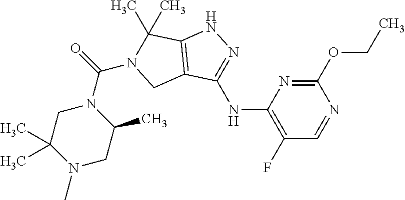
N(C1=NNC2=C1CN(C(=O)N1CC(C)(C)N(C)CC1C)C2(C)C)C1=C(F)C=NC(OCC)=N1
